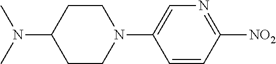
C1=C(N2CCC(N(C)C)CC2)C=CC([NO2])=N1
